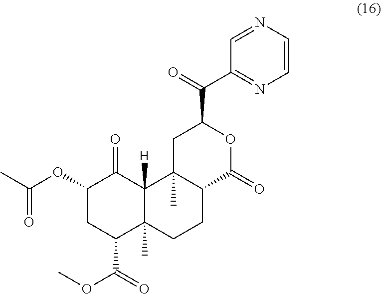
C1(OC(C)=O)CC(C(=O)OC)C2(C)C([H])(C1=O)C1(C)C(CC2)C(=O)OC(C(C2=NC=CN=C2)=O)C1
